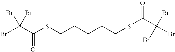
BrC(C(SCCCCCSC(C(Br)(Br)Br)=O)=O)(Br)Br
